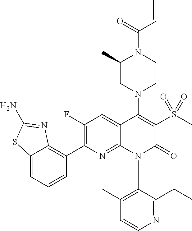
C1=CN=C(C(C)C)C(N2C(=O)C(S(C)(=O)=O)=C(N3CC(C)N(C(C=C)=O)CC3)C3=CC(F)=C(C4=C5N=C(N)SC5=CC=C4)N=C23)=C1C
